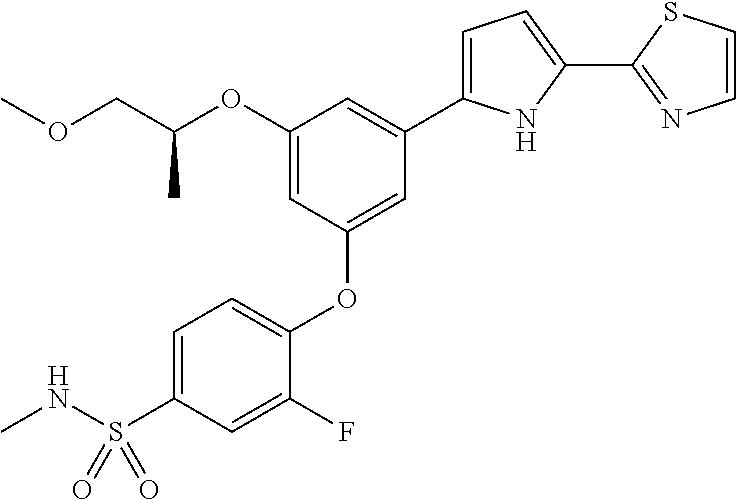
C1=C(S(NC)(=O)=O)C=C(F)C(OC2=CC(C3=CC=C(C4=NC=CS4)N3)=CC(OC(COC)C)=C2)=C1
